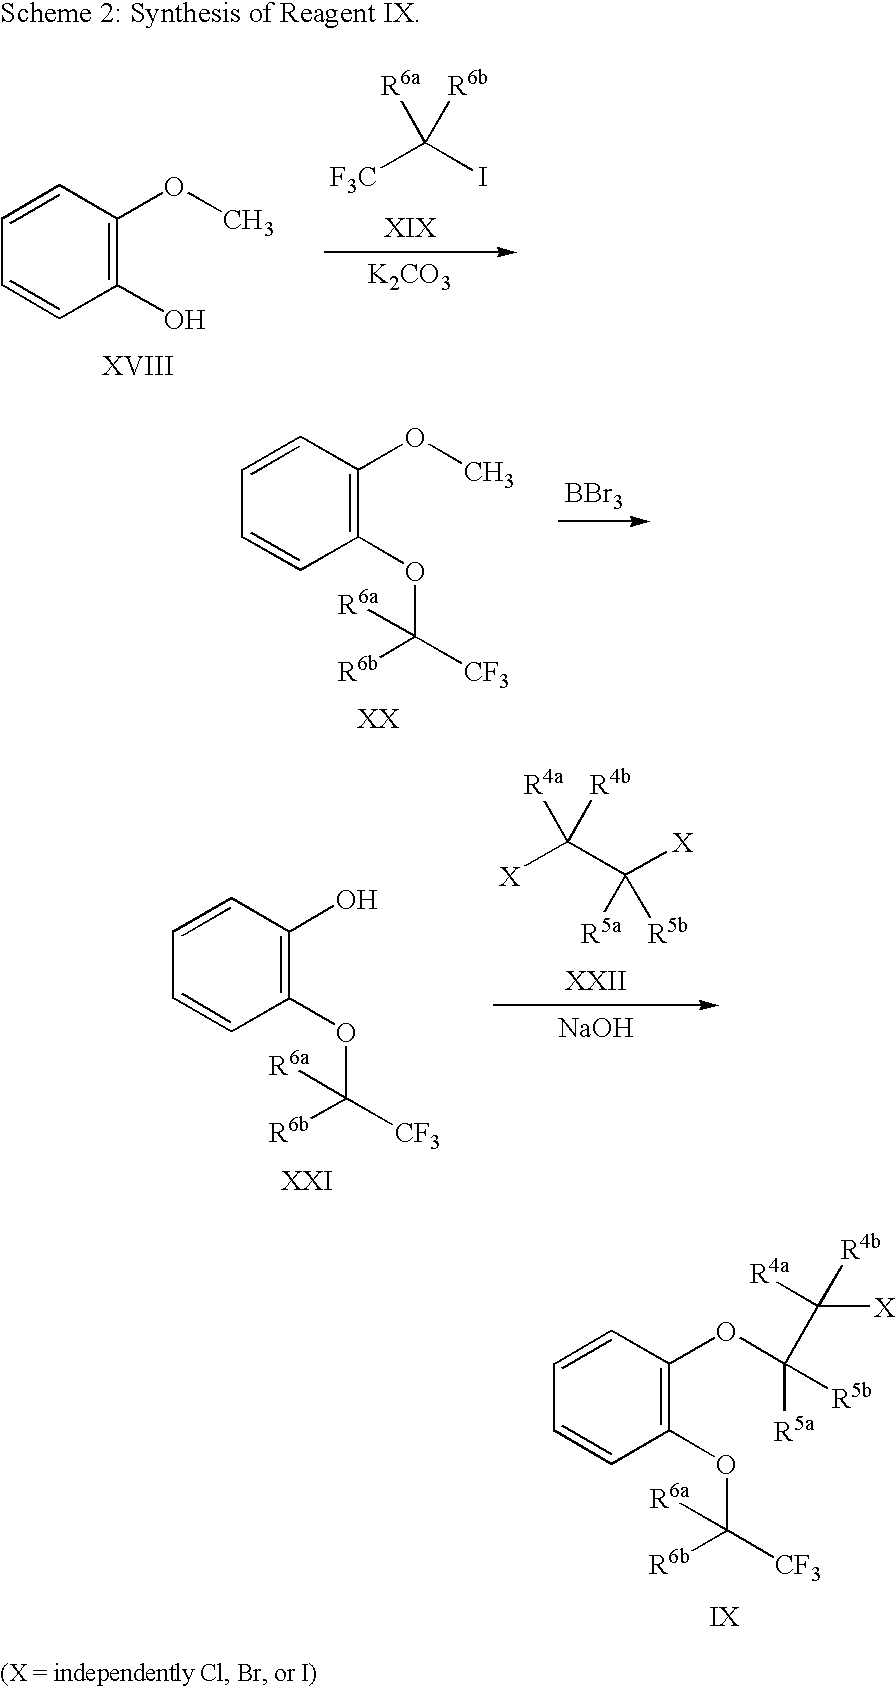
C1=CC=CC(OC([CF3])([R6b])[R6a])=C1OC([R5b])(C([X])([R4a])[R4b])[R5a].C1=CC=CC(OC([CF3])([R6b])[R6a])=C1OC.[BBr3].C1=CC=CC(OC([CF3])([R6b])[R6a])=C1O.[X]C(C([X])([R5a])[R5b])([R4a])[R4b].[NaOH].C1=CC=CC(O)=C1OC.[F3C]C(I)([R6a])[R6b].[K2CO3]
